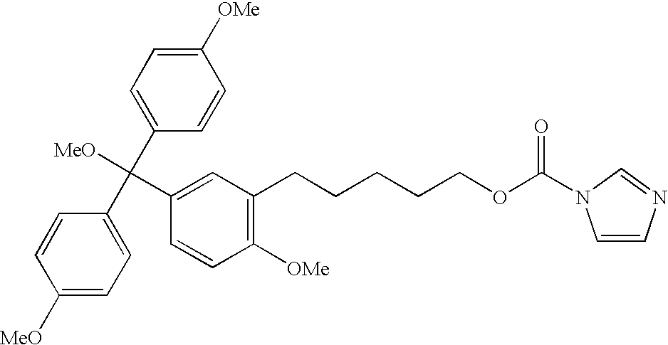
C1([MeO])=CC=C(C(C2=CC=C([OMe])C=C2)([MeO])C2=CC(CCCCCOC(=O)N3C=CN=C3)=C([OMe])C=C2)C=C1
